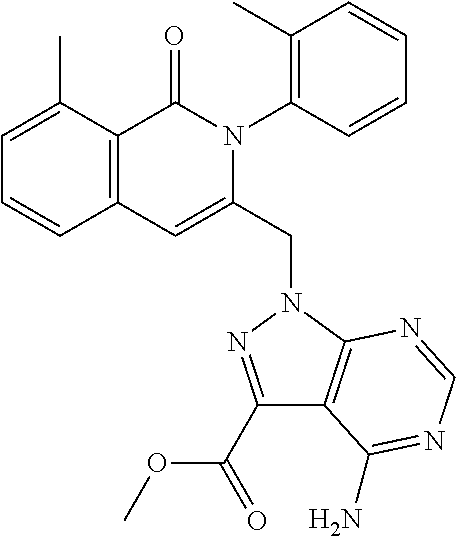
C1=C(C)C2=C(C=C1)C=C(CN1C3=C(C(C(=O)OC)=N1)C(N)=NC=N3)N(C1=C(C)C=CC=C1)C2=O
